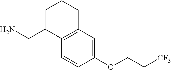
C1C(CN)C2=C(CC1)C=C(OCC[CF3])C=C2
